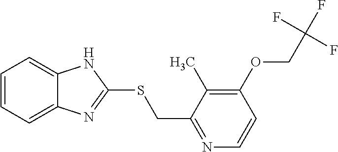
C1=CC=C2C(=C1)NC(SCC1=NC=CC(OCC(F)(F)F)=C1C)=N2
